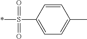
C1=CC(S(*)(=O)=O)=CC=C1C
